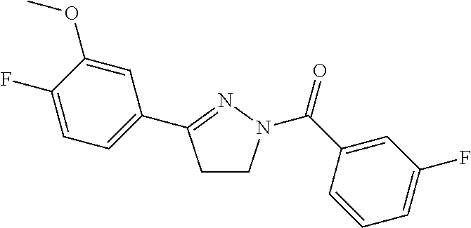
C1CN(C(C2=CC(F)=CC=C2)=O)N=C1C1=CC=C(F)C(OC)=C1
